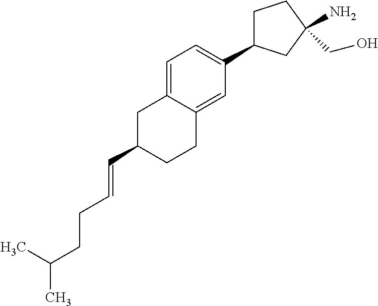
C1(C=CCCC(C)C)CC2=CC=C(C3CCC(CO)(N)C3)C=C2CC1
